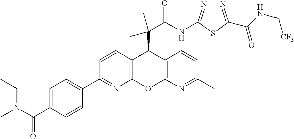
N(C(C1=CC=C(C2=NC3=C(C=C2)C(C(C(NC2=NN=C(C(NC[CF3])=O)S2)=O)(C)C)C2=C(O3)N=C(C)C=C2)C=C1)=O)(C)CC
